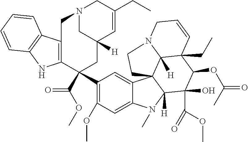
C12=C(C3=C(N1)C=CC=C3)CN1CC([H])(C=C(CC)C1)CC2(C(OC)=O)C1=C(OC)C=C2C(=C1)C13C([H])(N2C)C(O)(C(OC)=O)C(OC(=O)C)C2(CC)C1([H])N(CC3)CC=C2
